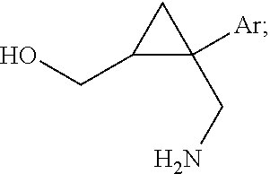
C1(CO)C(CN)([Ar])C1
